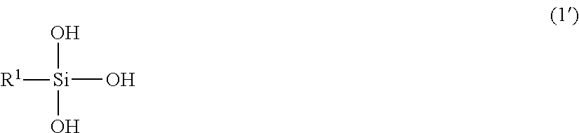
O[Si](O)(O)[R1]
